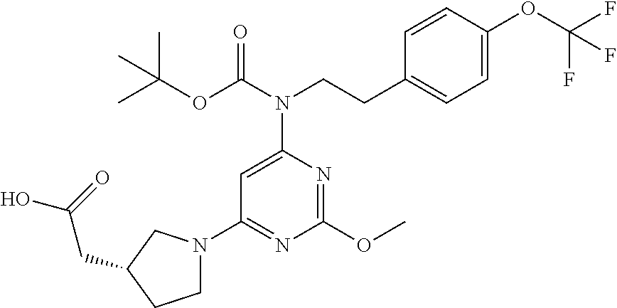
C1=CC(CCN(C2=CC(N3CCC(CC(O)=O)C3)=NC(OC)=N2)C(OC(C)(C)C)=O)=CC=C1OC(F)(F)F
